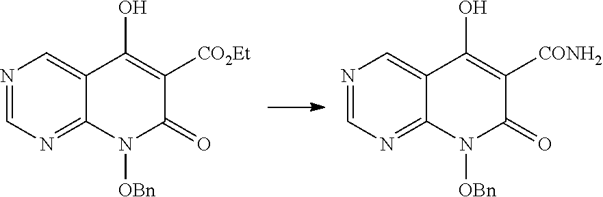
N1=CN=C2C(=C1)C(O)=C([CO2Et])C(=O)N2[OBn].N1=CN=C2C(=C1)C(O)=C([CONH2])C(=O)N2[OBn]
